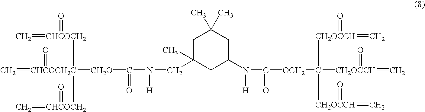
C=[CHCOCH2C]([CH2O]C(N(CC1(C)CC(N(C([OCH2]C([CH2OCCH](=C)=O)([CH2OCCH](=C)=O)[CH2OCCH](=C)=O)=O)[H])CC(C)(C)C1)[H])=O)([CHCOCH2](=C)=O)(=O)[CHCOCH2](=C)=O
